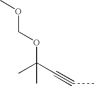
C(C#CC)(C)(C)OCOC
